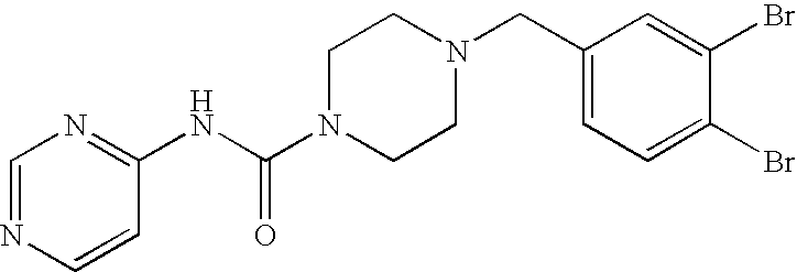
C1=NC=CC(NC(N2CCN(CC3=CC=C(Br)C(Br)=C3)CC2)=O)=N1
